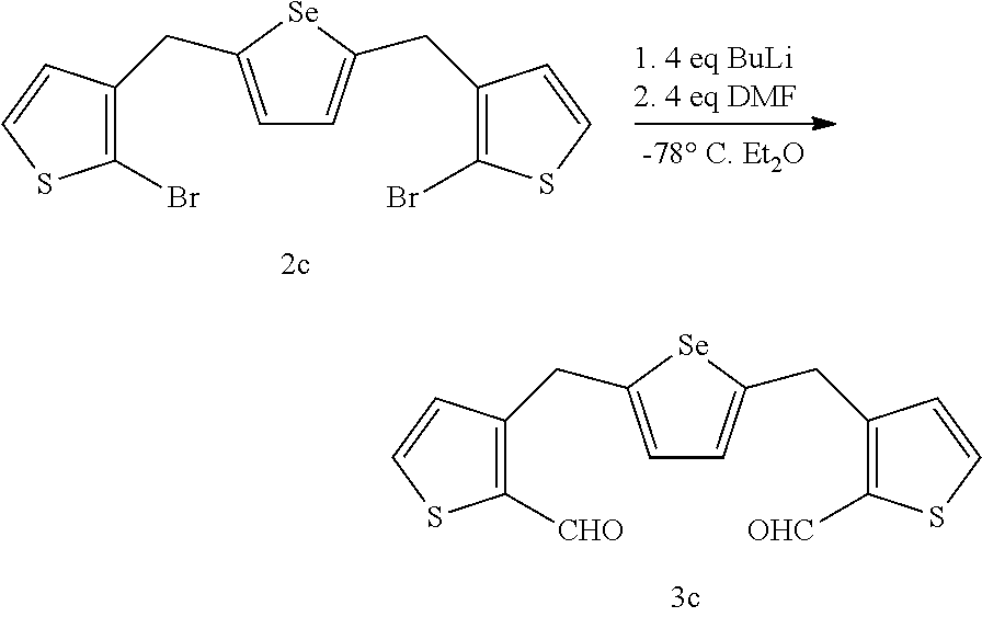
C1=C(CC2=C([CHO])SC=C2)[Se]C(CC2=C([OHC])SC=C2)=C1.C1=C(CC2=C(Br)SC=C2)[Se]C(CC2=C(Br)SC=C2)=C1
